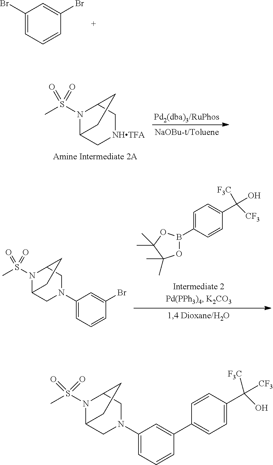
BrC1=CC(Br)=CC=C1.[Pd2(dba)3/RuPhos].N1(S(C)(=O)=O)C2C[NHTFA]CC1CC2.C1(B2OC(C)(C)C(C)(C)O2)=CC=C(C(O)([F3C])[CF3])C=C1.N1(S(C)(=O)=O)C2CN(C3=CC=CC(Br)=C3)CC1CC2.C1=CC(C(O)([F3C])[CF3])=CC=C1C1=CC(N2CC3N(S(C)(=O)=O)C(C2)CC3)=CC=C1
